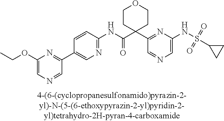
C1=C(NS(=O)(=O)C2CC2)N=C(C2(C(NC3=NC=C(C4=NC(OCC)=CN=C4)C=C3)=O)CCOCC2)C=N1
